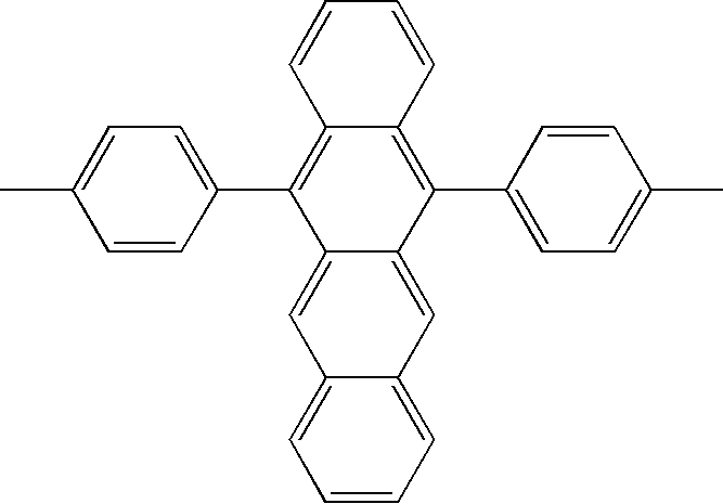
C12=C(C3=CC=C(C)C=C3)C3=CC4=CC=CC=C4C=C3C(C3=CC=C(C)C=C3)=C1C=CC=C2
